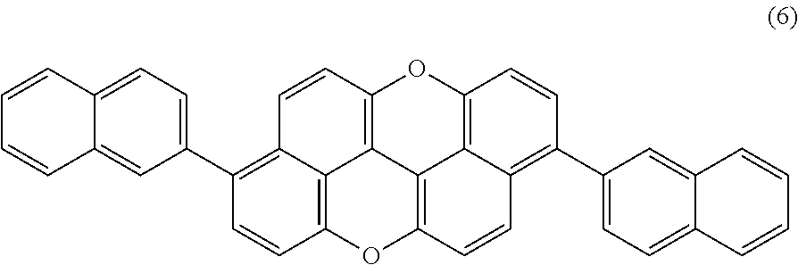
C12=C(C3=CC=C4C(=C3)C=CC=C4)C=CC3=C1C1=C(C=C2)OC2=C4C1=C(O3)C=CC4=C(C1=CC=C3C(=C1)C=CC=C3)C=C2
